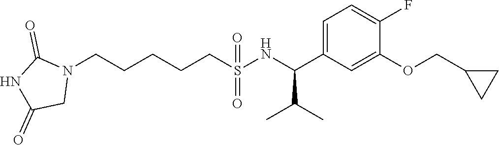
N1(CCCCCS(NC(C2=CC=C(F)C(OCC3CC3)=C2)C(C)C)(=O)=O)C(=O)NC(=O)C1
